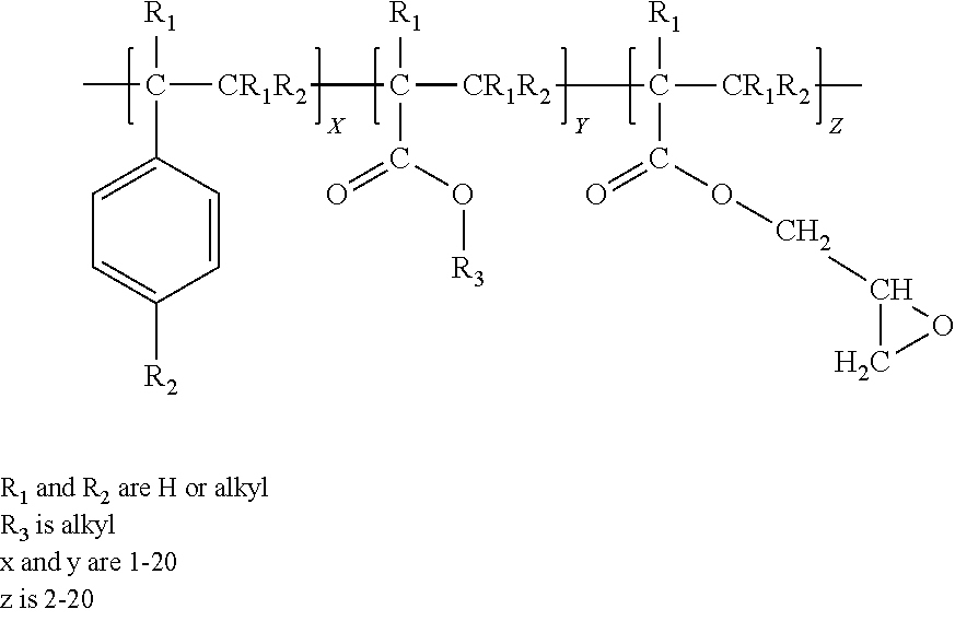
C1=CC(C([CR1R2]C([R1])([CR1R2]C([R1])(C(OCC2CO2)=O)[CR1R2]C)C(O[R3])=O)(C)[R1])=CC=C1[R2]
